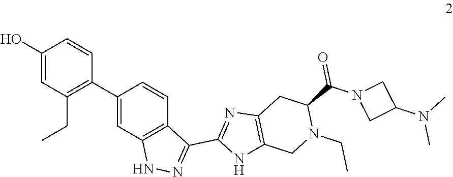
C1(O)=CC(CC)=C(C2=CC3=C(C=C2)C(C2=NC4=C(CN(CC)C(C(N5CC(N(C)C)C5)=O)C4)N2)=NN3)C=C1
